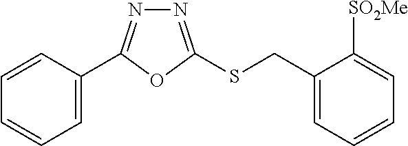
C1=C(C2=NN=C(SCC3=CC=CC=C3[SO2Me])O2)C=CC=C1
